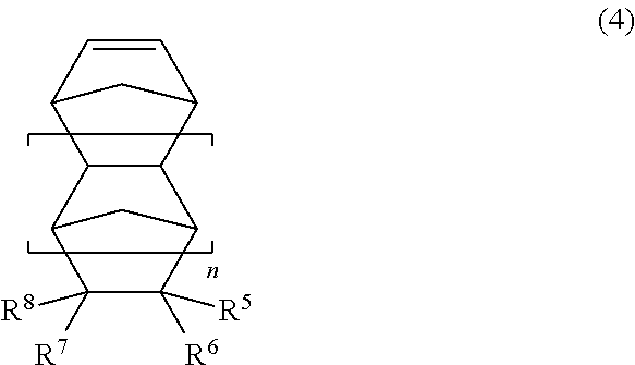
C12C(C3C([R6])([R5])C([R7])([R8])C1C3)C1C=CC2C1
